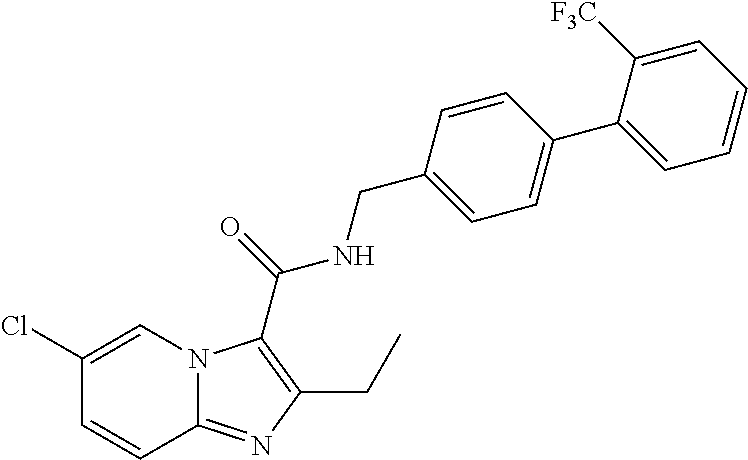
C1(Cl)=CN2C(=NC(CC)=C2C(=O)NCC2=CC=C(C3=CC=CC=C3[F3C])C=C2)C=C1
